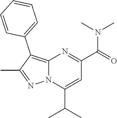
C12=C(C3=CC=CC=C3)C(C)=NN1C(C(C)C)=CC(C(N(C)C)=O)=N2
